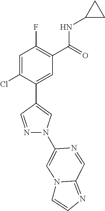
C1=C(Cl)C(C2=CN(C3=CN4C(=NC=C4)C=N3)N=C2)=CC(C(=O)NC2CC2)=C1F
